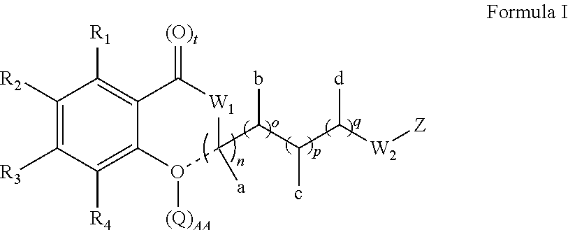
C1([R2])=C([R3])C([R4])=C2C(=C1[R1])C(=[(O)t])[W1]C([a])(C(C(C([W2][Z])[d])c)b)O2[(Q)AA]
